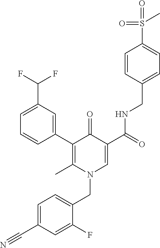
C1(C2=C(C)N(CC3=CC=C(C#N)C=C3F)C=C(C(=O)NCC3=CC=C(S(=O)(=O)C)C=C3)C2=O)=CC(C(F)F)=CC=C1
